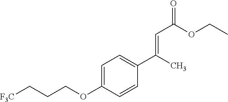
C1=C(OCCC[F3C])C=CC(C(C)=CC(=O)OCC)=C1
